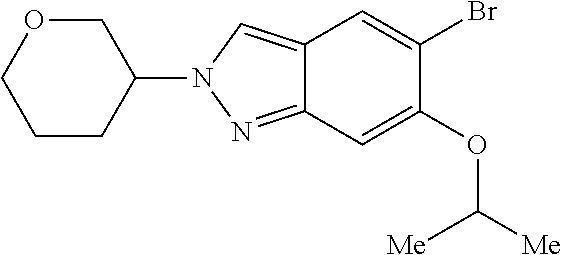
C12=CN(C3COCCC3)N=C1C=C(OC([Me])[Me])C(Br)=C2
